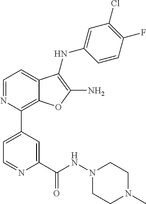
C1=NC(C2=CC=NC(C(NN3CCN(C)CC3)=O)=C2)=C2C(=C1)C(NC1=CC(Cl)=C(F)C=C1)=C(N)O2
